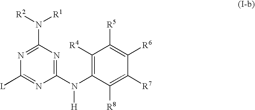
N1=C(N([R2])[R1])N=C(N(C2=C([R4])C([R5])=C([R6])C([R7])=C2[R8])[H])N=C1[L]
